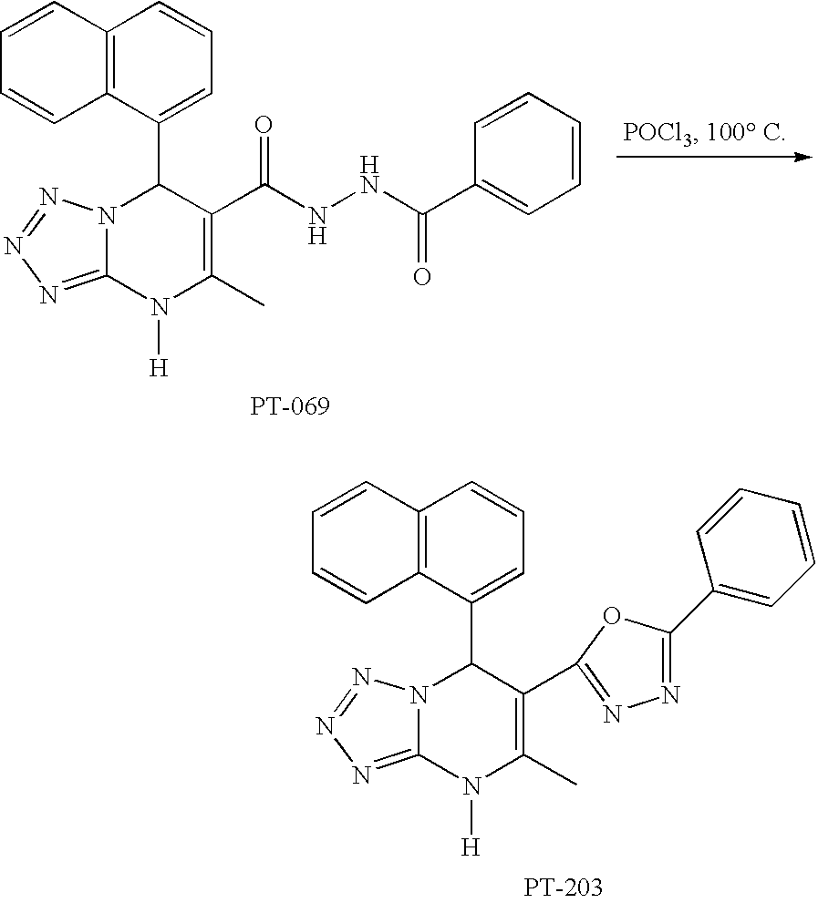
C12=C(C(C3N4C(=NN=N4)N([H])C(C)=C3C3=NN=C(C4=CC=CC=C4)O3)=CC=C1)C=CC=C2.C12=C(C(C3N4C(=NN=N4)N([H])C(C)=C3C(NNC(=O)C3=CC=CC=C3)=O)=CC=C1)C=CC=C2
